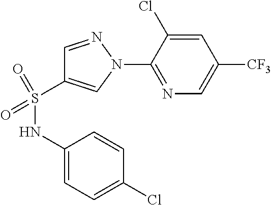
C1=NN(C2=NC=C([CF3])C=C2Cl)C=C1S(NC1=CC=C(Cl)C=C1)(=O)=O
